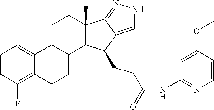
C1=CC(F)=C2C(=C1)C1C(CC2)C2C(C)(CC1)C1=NNC=C1C2CCC(NC1=NC=CC(OC)=C1)=O
